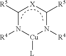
C1([R5])N([R4])[Cu]([L])N([R4])C([R5])[X]1
